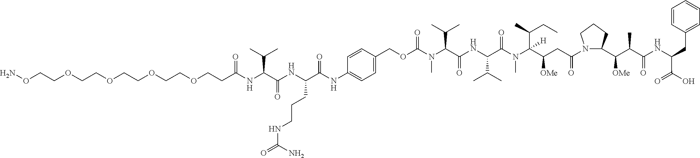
C(N(C(C(NC(C(N(C(C(CC(N1C(C(C(C(NC(CC2=CC=CC=C2)C(O)=O)=O)C)[OMe])CCC1)=O)[OMe])(C(CC)C)[H])C)=O)C(C)C)=O)C(C)C)C)(OCC1=CC=C(NC(=O)C(NC(=O)C(NC(=O)CCOCCOCCOCCOCCON)C(C)C)CCCNC(N)=O)C=C1)=O
